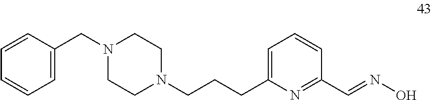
C1=CC(CN2CCN(CCCC3=CC=CC(C=NO)=N3)CC2)=CC=C1
